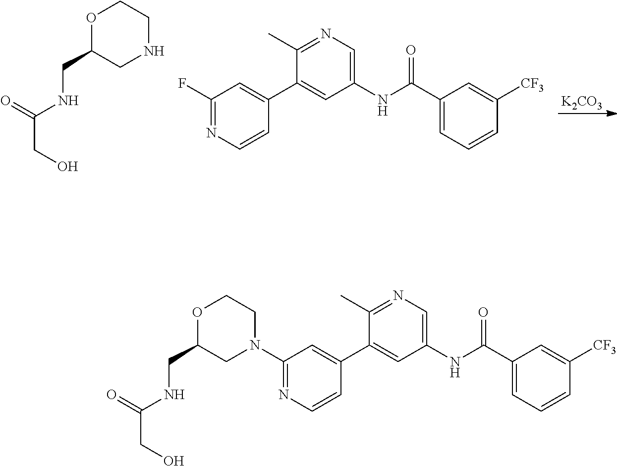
[K2CO3].O1C(CNC(CO)=O)CNCC1.C1(NC(C2=CC=CC([CF3])=C2)=O)=CN=C(C)C(C2=CC(F)=NC=C2)=C1.C1(NC(C2=CC=CC([CF3])=C2)=O)=CN=C(C)C(C2=CC(N3CC(CNC(CO)=O)OCC3)=NC=C2)=C1
